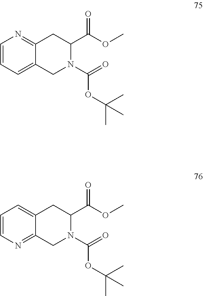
C1=CC=C2C(=N1)CC(C(OC)=O)N(C(=O)OC(C)(C)C)C2.C1=CN=C2C(=C1)CC(C(OC)=O)N(C(=O)OC(C)(C)C)C2
